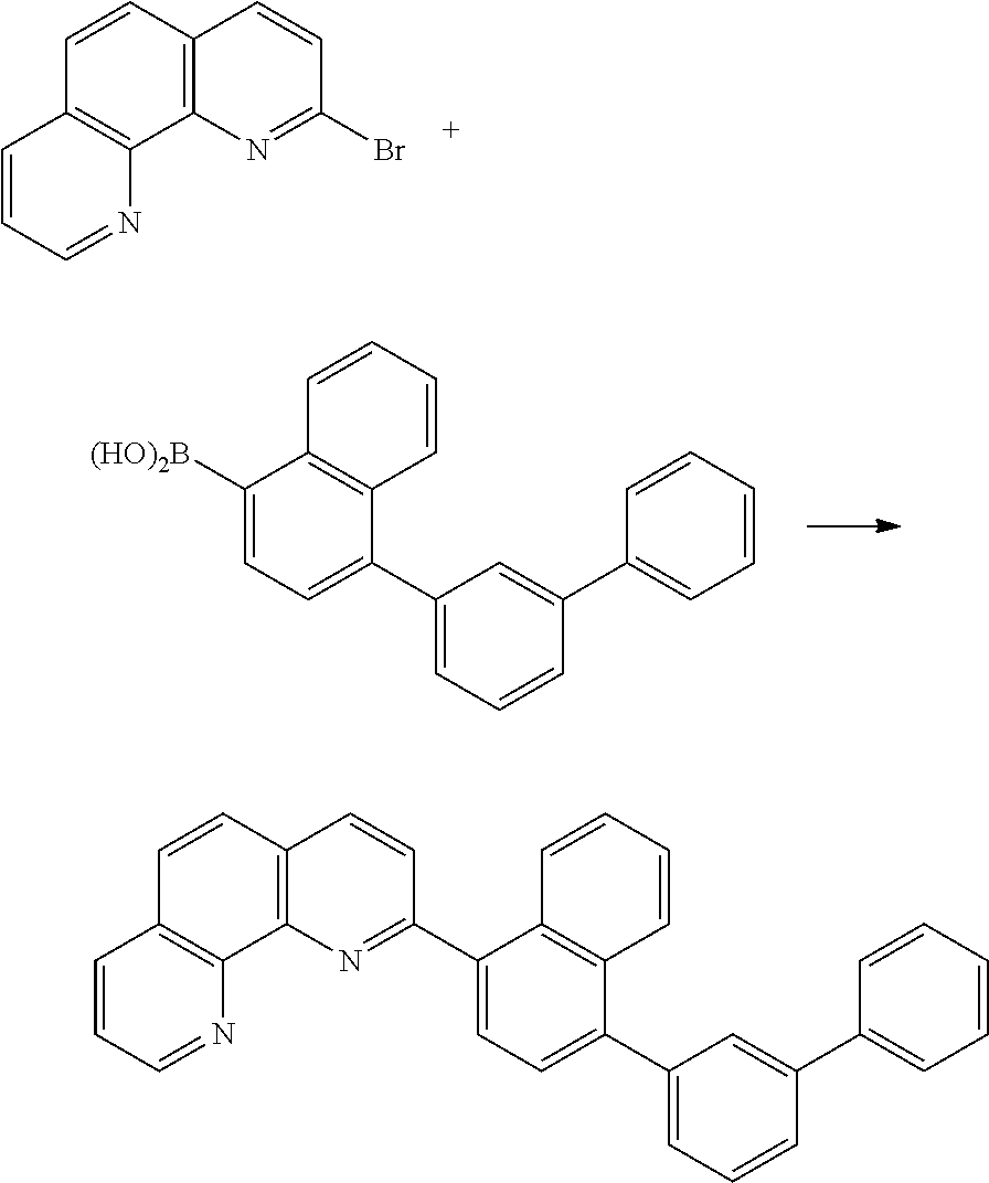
C1=CC=NC2=C1C=CC1=C2N=C(Br)C=C1.C1([(HO)2B])=CC=C(C2=CC=CC(C3=CC=CC=C3)=C2)C2=C1C=CC=C2.C1=CC=NC2=C1C=CC1=C2N=C(C2=CC=C(C3=CC=CC(C4=CC=CC=C4)=C3)C3=C2C=CC=C3)C=C1
